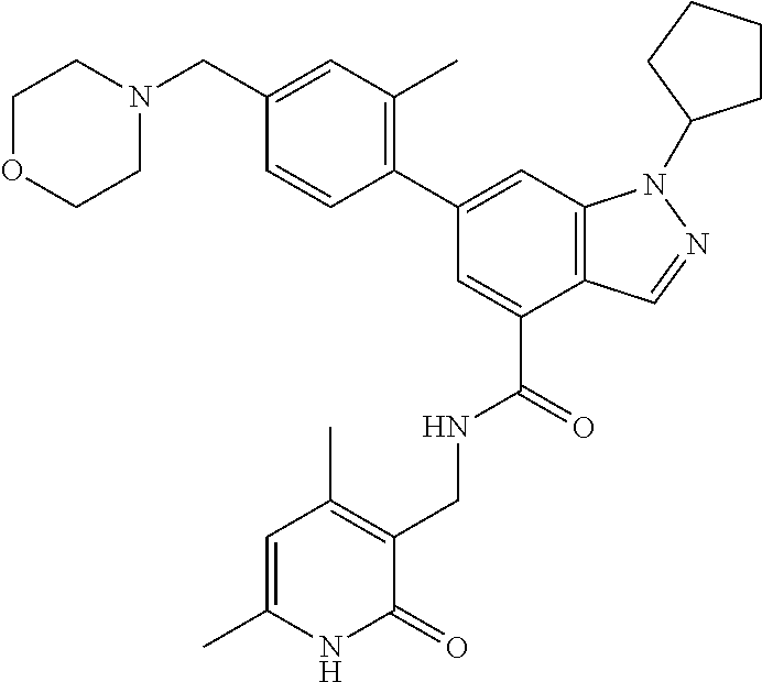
C1(C2=C(C)C=C(CN3CCOCC3)C=C2)=CC2=C(C(C(=O)NCC3=C(C)C=C(C)NC3=O)=C1)C=NN2C1CCCC1
